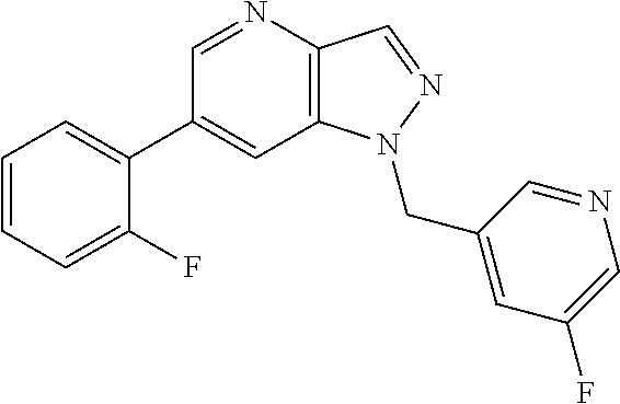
C1(C2=CC=CC=C2F)=CC2=C(C=NN2CC2=CC(F)=CN=C2)N=C1
